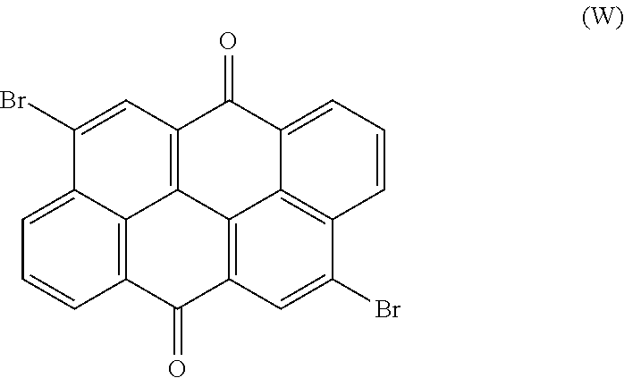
C1(Br)=CC2=C3C4=C(C(=O)C5=C3C3=C(C=CC=C3C2=O)C(Br)=C5)C=CC=C14
